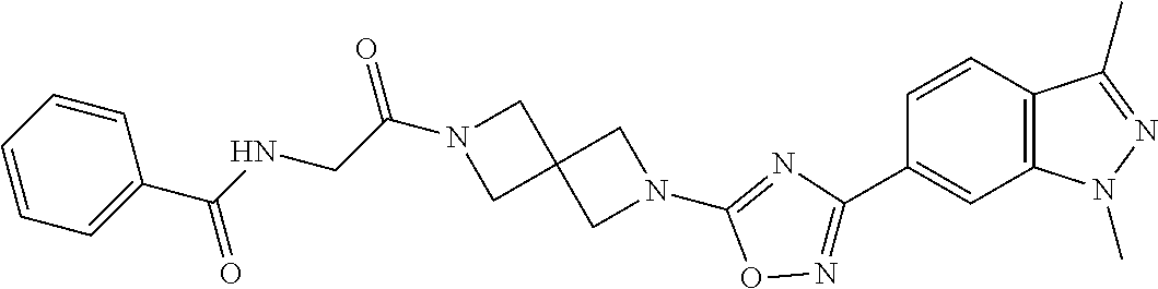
N1(C2=NC(C3=CC4=C(C=C3)C(C)=NN4C)=NO2)CC2(C1)CN(C(CNC(C1=CC=CC=C1)=O)=O)C2
